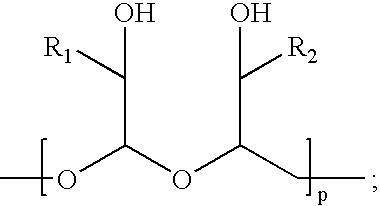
O(C(OC(CC)C([R2])O)C([R1])O)C
